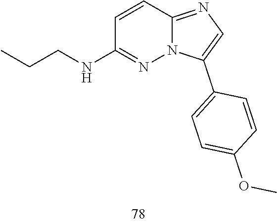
C1=CC2=NC=C(C3=CC=C(OC)C=C3)N2N=C1NCCC
